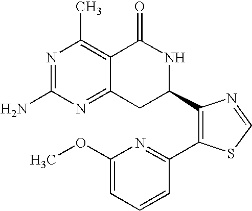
C12=NC(N)=NC(C)=C1C(=O)NC(C1=C(C3=NC(OC)=CC=C3)SC=N1)C2
